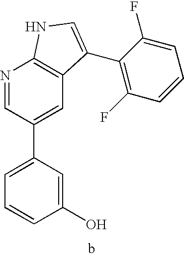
C1(O)=CC(C2=CC3=C(N=C2)NC=C3C2=C(F)C=CC=C2F)=CC=C1
